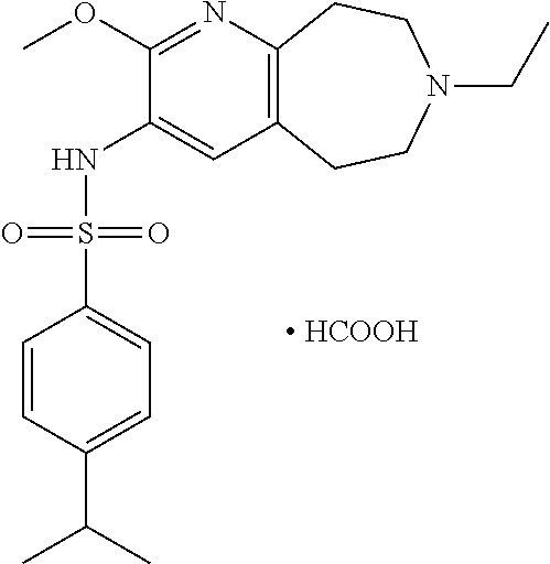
C12=C(CCN(CC)CC1)C=C(NS(C1=CC=C(C(C)C)C=C1)(=O)=O)C(OC)=N2.[ HCOOH]
